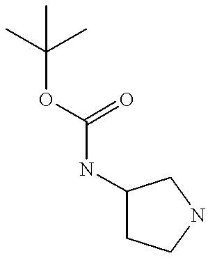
C1(NC(=O)OC(C)(C)C)CCNC1
